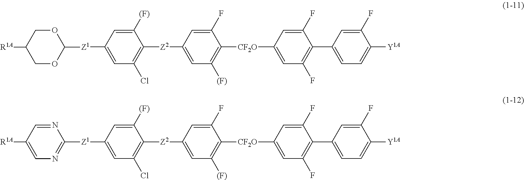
C1([(F)])=CC([Z1]C2OCC([R1A])CO2)=CC(Cl)=C1[Z2]C1=CC([(F)])=C([CF2O]C2=CC(F)=C(C3=CC=C([Y1A])C(F)=C3)C(F)=C2)C(F)=C1.C1([(F)])=CC([Z1]C2=NC=C([R1A])C=N2)=CC(Cl)=C1[Z2]C1=CC([(F)])=C([CF2O]C2=CC(F)=C(C3=CC=C([Y1A])C(F)=C3)C(F)=C2)C(F)=C1
